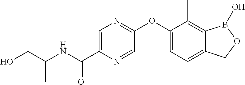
OCC(NC(C1=CN=C(OC2=CC=C3C(=C2C)B(O)OC3)C=N1)=O)C
